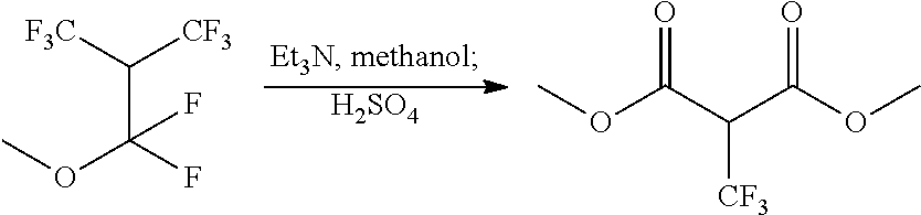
[H2SO4].[F3C]C([CF3])C(F)(OC)F.COC(C(C(OC)=O)[CF3])=O
